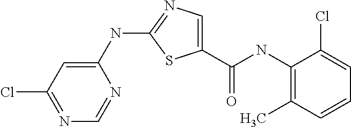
C1(NC2=NC=C(C(NC3=C(C)C=CC=C3Cl)=O)S2)=CC(Cl)=NC=N1
